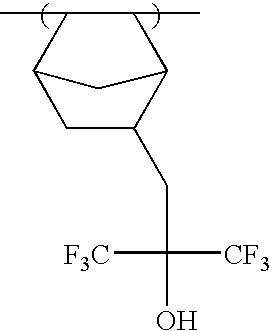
C1C(CC(O)([F3C])[CF3])C2C(C)C(C)C1C2
